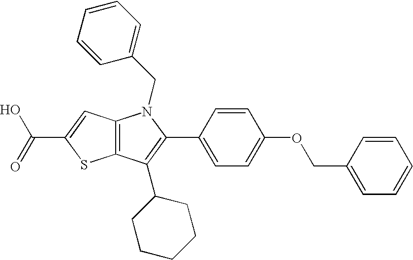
C12=C(C(C3CCCCC3)=C(C3=CC=C(OCC4=CC=CC=C4)C=C3)N1CC1=CC=CC=C1)SC(C(=O)O)=C2
